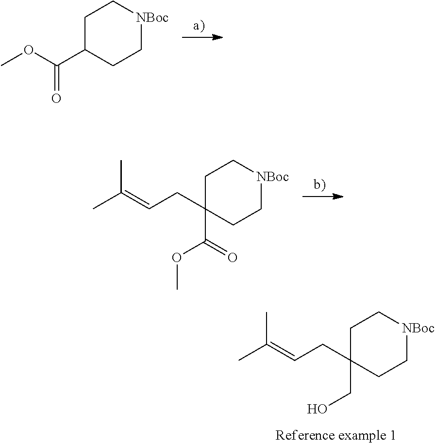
C1C(C(OC)=O)CC[NBoc]C1.C1C(CO)(CC=C(C)C)CC[NBoc]C1.C1C(C(OC)=O)(CC=C(C)C)CC[NBoc]C1
